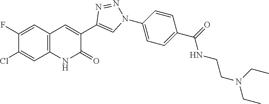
C1=C(Cl)C(F)=CC2=C1NC(=O)C(C1=CN(C3=CC=C(C(=O)NCCN(CC)CC)C=C3)N=N1)=C2
